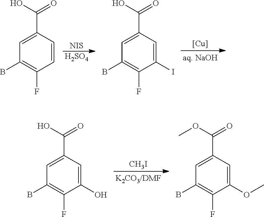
[NIS].[H2SO4].[Cu].C1=C(C(O)=O)C=CC(F)=C1B.C1=C(C(O)=O)C=C(I)C(F)=C1B.[CH3I].C1=C(C(O)=O)C=C(O)C(F)=C1B.C1=C(C(OC)=O)C=C(OC)C(F)=C1B
